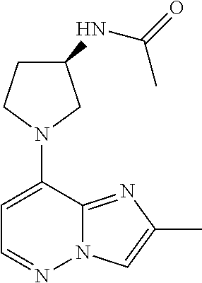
N1(C2=CC=NN3C2=NC(C)=C3)CC(NC(=O)C)CC1
